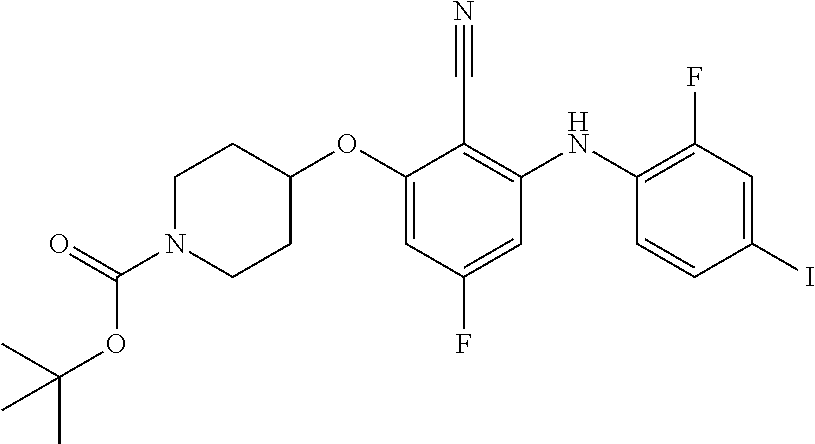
C1(OC2=CC(F)=CC(NC3=C(F)C=C(I)C=C3)=C2C#N)CCN(C(=O)OC(C)(C)C)CC1
